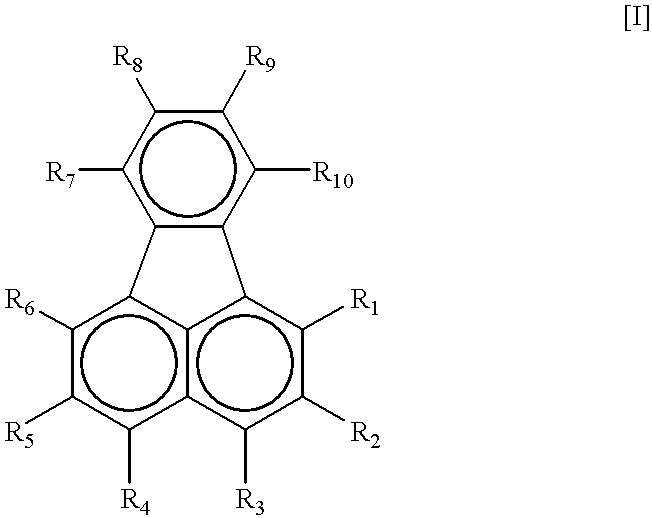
c1([R6])c([R5])c([R4])c2c3c1-c1c(c([R10])c([R9])c([R8])c1[R7])-c3c([R1])c([R2])c2[R3]
